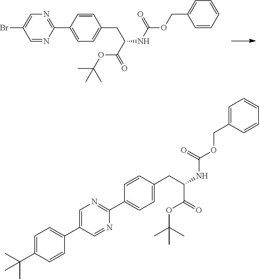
C1=CC(C2=NC=C(Br)C=N2)=CC=C1CC(NC(=O)OCC1=CC=CC=C1)C(OC(C)(C)C)=O.C1=C(C(C)(C)C)C=CC(C2=CN=C(C3=CC=C(CC(NC(OCC4=CC=CC=C4)=O)C(=O)OC(C)(C)C)C=C3)N=C2)=C1
